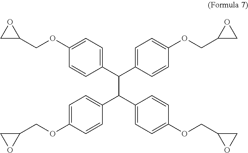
C1=C(C(C2=CC=C(OCC3CO3)C=C2)C(C2=CC=C(OCC3CO3)C=C2)C2=CC=C(OCC3CO3)C=C2)C=CC(OCC2CO2)=C1
